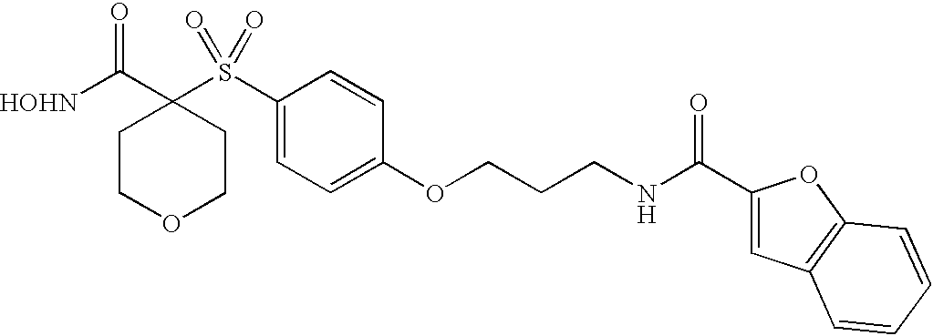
[HOHN]C(C1(S(C2=CC=C(OCCCNC(C3=CC4=C(O3)C=CC=C4)=O)C=C2)(=O)=O)CCOCC1)=O
